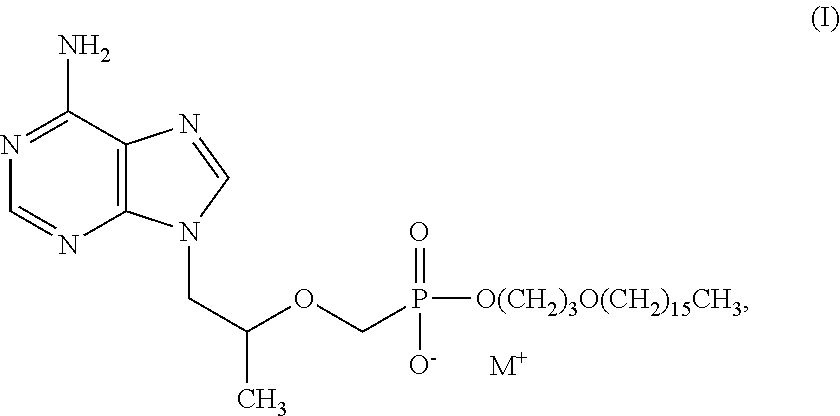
C1=NC2=C(C(N)=N1)N=CN2CC(C)OCP([O(CH2)3O(CH2)15CH3])(=O)[O-].[M+]
